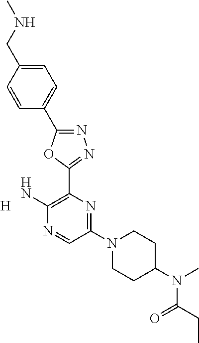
[H].C1(N2CCC(N(C(=O)CC)C)CC2)=NC(C2=NN=C(C3=CC=C(CNC)C=C3)O2)=C(N)N=C1
